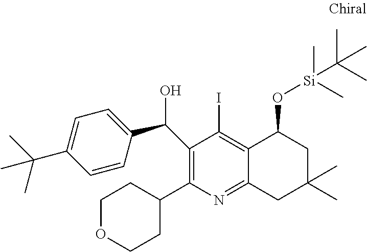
N1=C2C(=C(I)C(C(C3=CC=C(C(C)(C)C)C=C3)O)=C1C1CCOCC1)C(O[Si](C(C)(C)C)(C)C)CC(C)(C)C2
